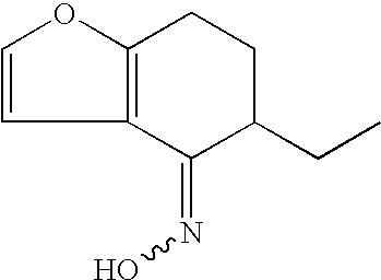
C12=C(OC=C1)CCC(CC)C2=NO
